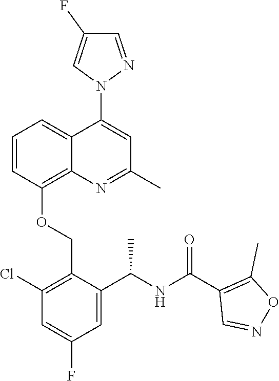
C1=CC(OCC2=C(Cl)C=C(F)C=C2C(NC(C2=C(C)ON=C2)=O)C)=C2C(=C1)C(N1N=CC(F)=C1)=CC(C)=N2
